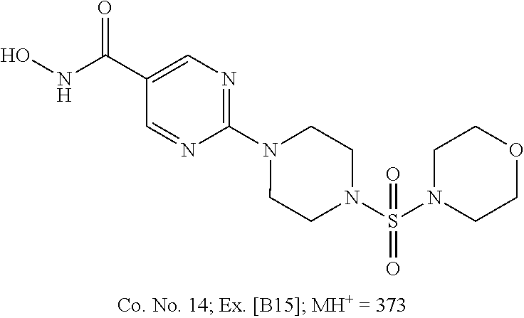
C1=NC(N2CCN(S(N3CCOCC3)(=O)=O)CC2)=NC=C1C(NO)=O
